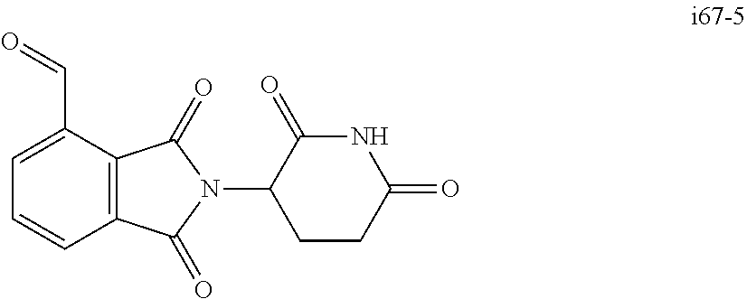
O=CC1=CC=CC2=C1C(=O)N(C1CCC(=O)NC1=O)C2=O
